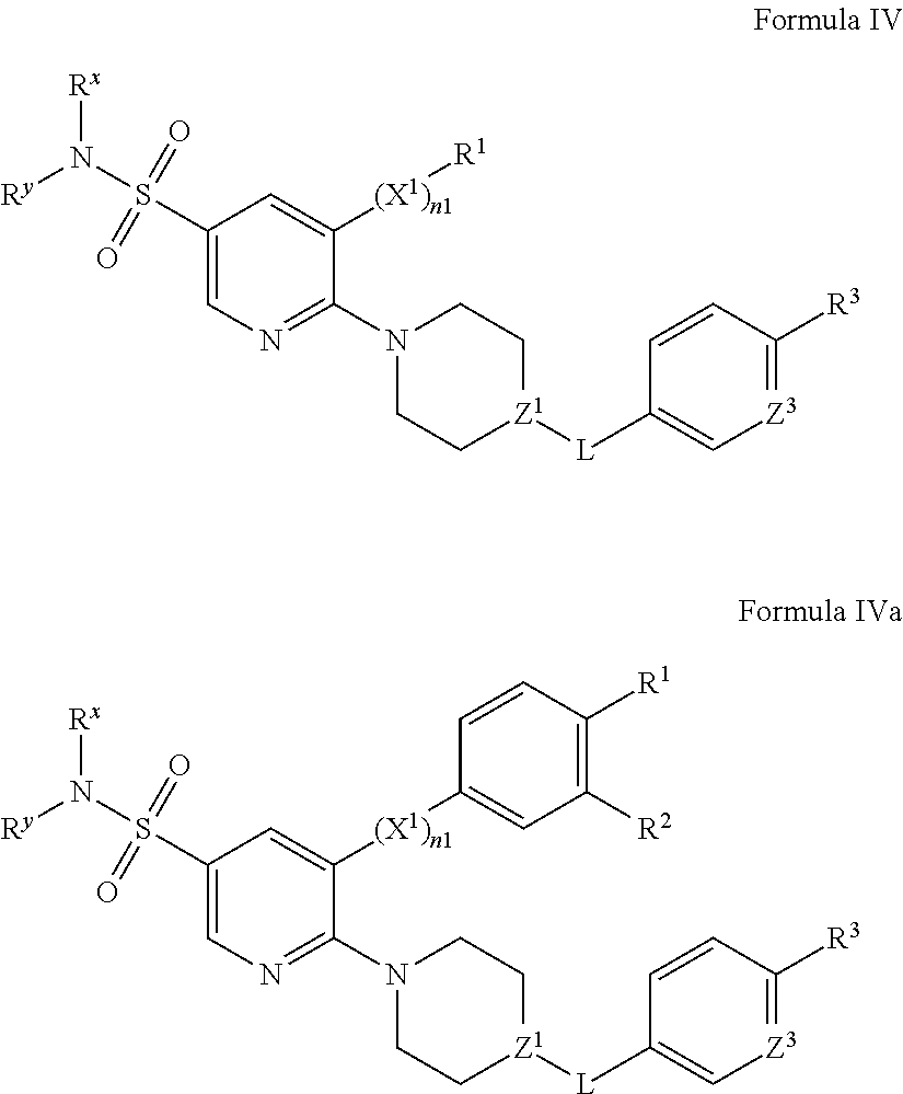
C1(S(N([Ry])[Rx])(=O)=O)=CN=C(N2CC[Z1]([L]C3=C[Z3]=C([R3])C=C3)CC2)C([(X1)n1][R1])=C1.C1(S(N([Ry])[Rx])(=O)=O)=CN=C(N2CC[Z1]([L]C3=C[Z3]=C([R3])C=C3)CC2)C([(X1)n1]C2=CC([R2])=C([R1])C=C2)=C1
